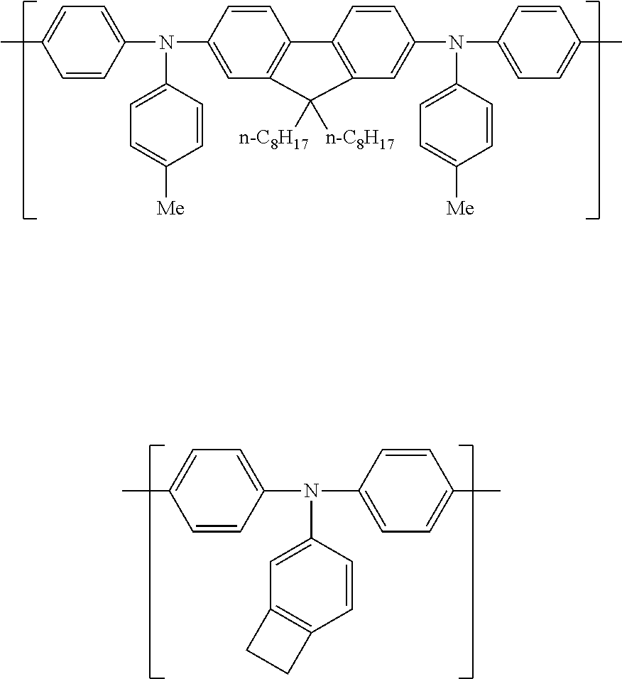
CC1=CC=C(N(C2=CC3=C(C=C2)C2=C(C=C(N(C4=CC=C(C)C=C4)C4=CC=C([Me])C=C4)C=C2)C3([n-C8H17])[n-C8H17])C2=CC=C([Me])C=C2)C=C1.C1=CC(N(C2=CC=C(C)C=C2)C2=CC3=C(C=C2)CC3)=CC=C1C
